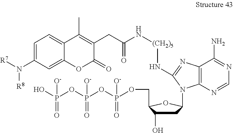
C1=C(N([R8])[R7])C=C2C(=C1)C(C)=C(CC(=O)N[(CH2)5]NC1=NC3=C(N1C1CC(O)C(COP(OP(OP(O)(=O)[O-])(=O)[O-])(=O)[O-])O1)N=CN=C3N)C(=O)O2
